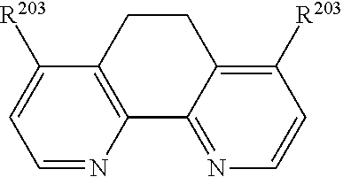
C1=NC2=C(C([R203])=C1)CCC1=C([R203])C=CN=C21
